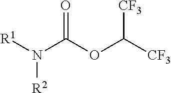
N([R1])(C(OC([CF3])[CF3])=O)[R2]
